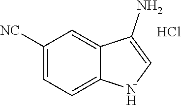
C1([NC])=CC=C2C(=C1)C(N)=CN2.Cl
